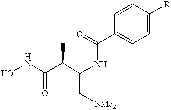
ONC(C(C(NC(C1=CC=C([R])C=C1)=O)C[NMe2])C)=O
